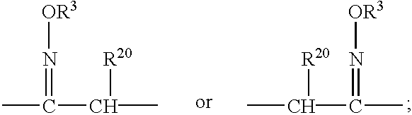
[OR3]N=C(C)C([R20])C.[OR3]N=C(C([R20])C)C
